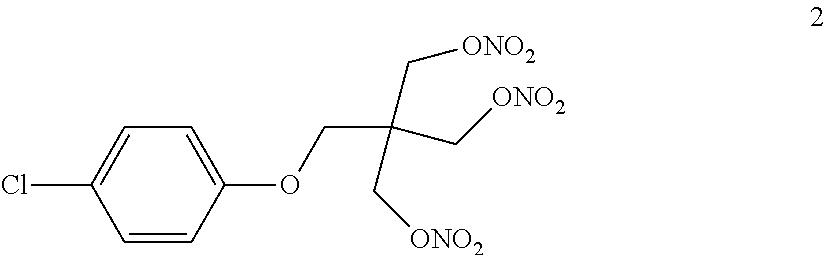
O(CC(C[ONO2])(C[ONO2])C[ONO2])C1=CC=C(Cl)C=C1
